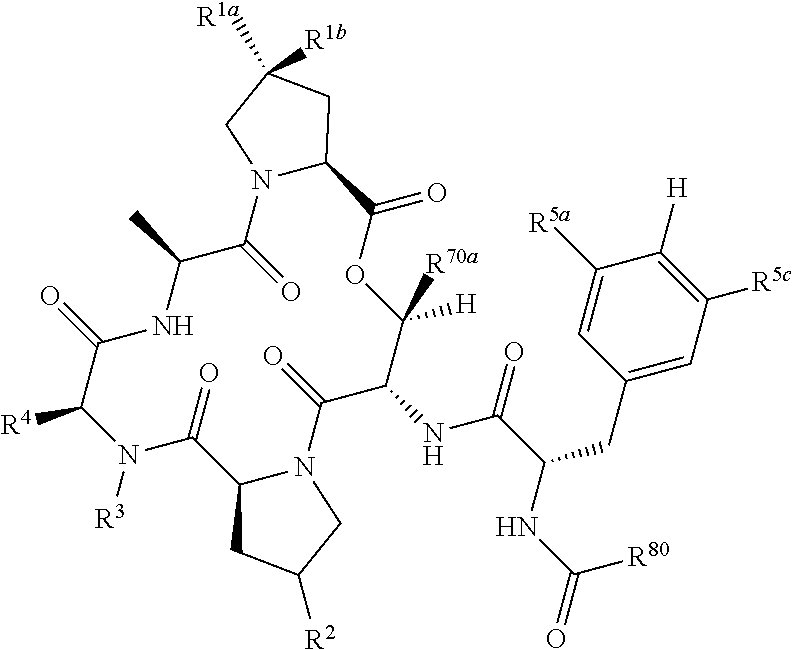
C1([R5a])=CC(CC(C(NC2C([R70a])([H])OC(=O)C3N(C(=O)C(C)NC(=O)C([R4])N([R3])C(=O)C4N(C2=O)CC([R2])C4)CC([R1a])([R1b])C3)=O)NC([R80])=O)=CC([R5c])=C1[H]
